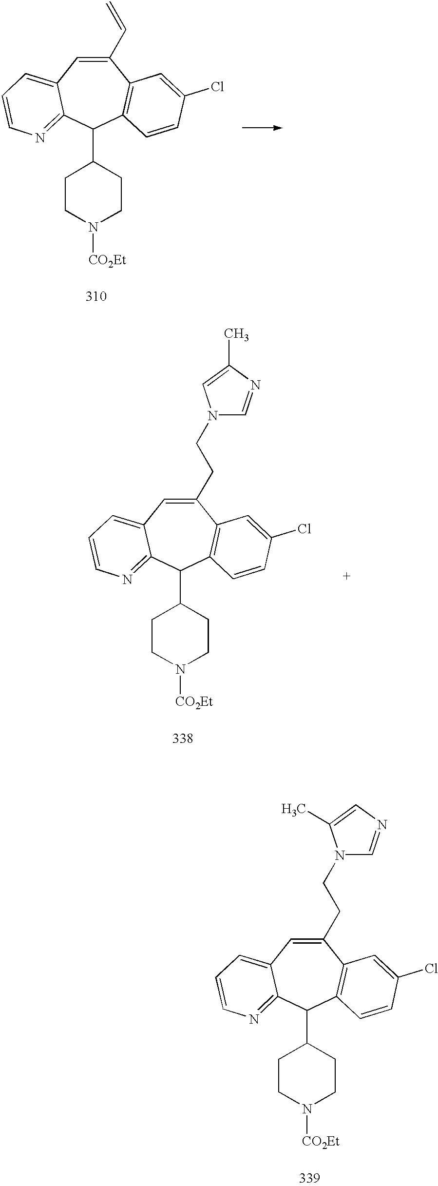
C1(C=C)=CC2=CC=CN=C2C(C2CCN([CO2Et])CC2)C2=C1C=C(Cl)C=C2.C1(CCN2C=NC(C)=C2)=CC2=CC=CN=C2C(C2CCN([CO2Et])CC2)C2=C1C=C(Cl)C=C2.C1(CCN2C=NC=C2C)=CC2=CC=CN=C2C(C2CCN([CO2Et])CC2)C2=C1C=C(Cl)C=C2
